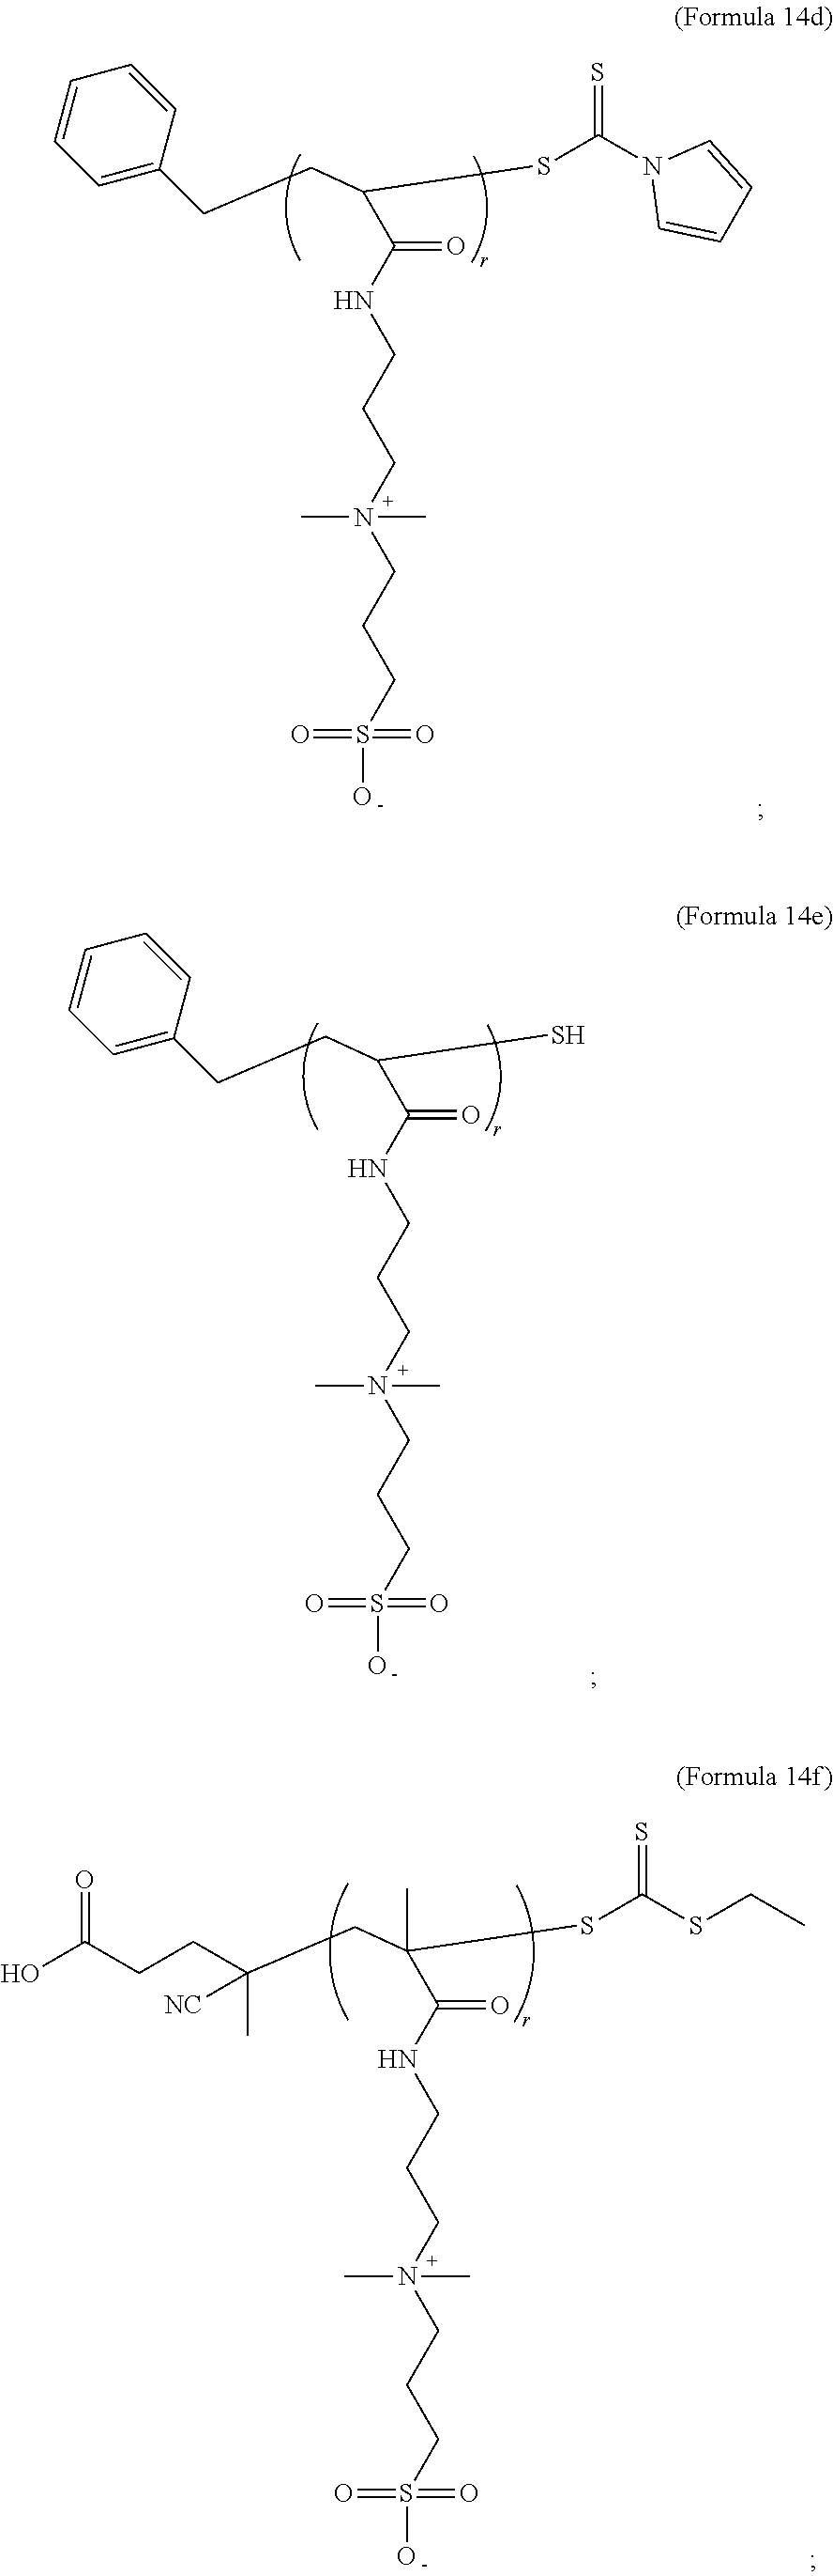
C(NCCCN(CCCS(=O)(=O)O)(C)C)(=O)C(CCC1=CC=CC=C1)SC(N1C=CC=C1)=S.C(NCCCN(CCCS(=O)(=O)O)(C)C)(=O)C(CCC1=CC=CC=C1)S.C(NCCCN(CCCS(=O)(=O)O)(C)C)(=O)C(CC(C)(CCC(O)=O)[NC])(SC(SCC)=S)C
